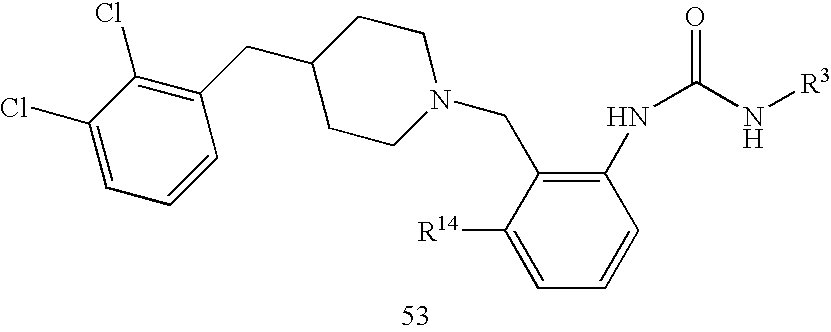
C1(Cl)=CC=CC(CC2CCN(CC3=C(NC(=O)N[R3])C=CC=C3[R14])CC2)=C1Cl
